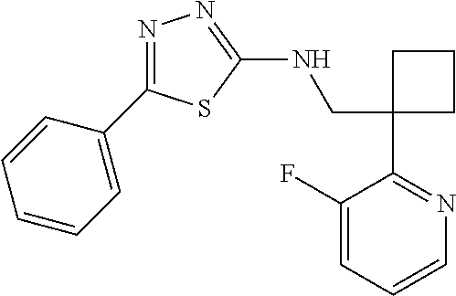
C1(CNC2=NN=C(C3=CC=CC=C3)S2)(C2=NC=CC=C2F)CCC1
